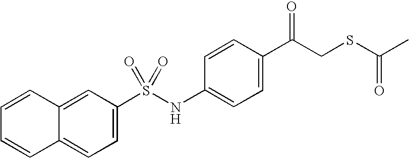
C1=C(S(NC2=CC=C(C(CSC(C)=O)=O)C=C2)(=O)=O)C=C2C(=C1)C=CC=C2
